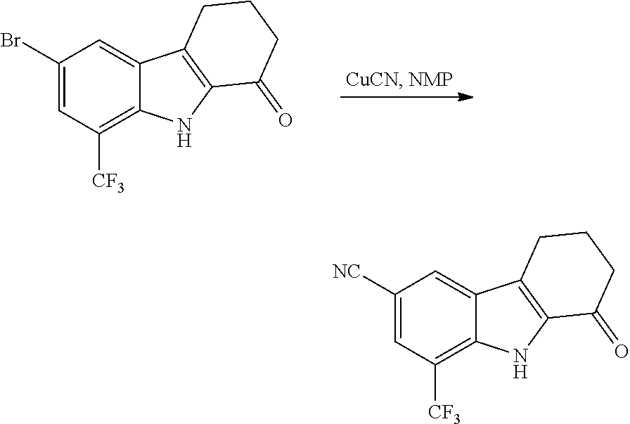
C1(Br)=CC([CF3])=C2C(=C1)C1=C(N2)C(=O)CCC1.C1([NC])=CC([CF3])=C2C(=C1)C1=C(N2)C(=O)CCC1
